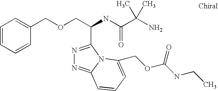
C(OCC(C1=NN=C2N1C(COC(NCC)=O)=CC=C2)NC(=O)C(C)(N)C)C1=CC=CC=C1
